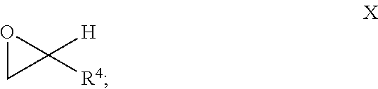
O1CC1([R4])[H]
